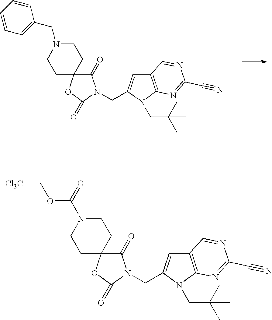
C(C1=CC2=C(N1CC(C)(C)C)N=C(C#N)N=C2)N1C(=O)C2(OC1=O)CCN(CC1=CC=CC=C1)CC2.C(C1=CC2=C(N1CC(C)(C)C)N=C(C#N)N=C2)N1C(=O)C2(OC1=O)CCN(C(OC[Cl3C])=O)CC2
